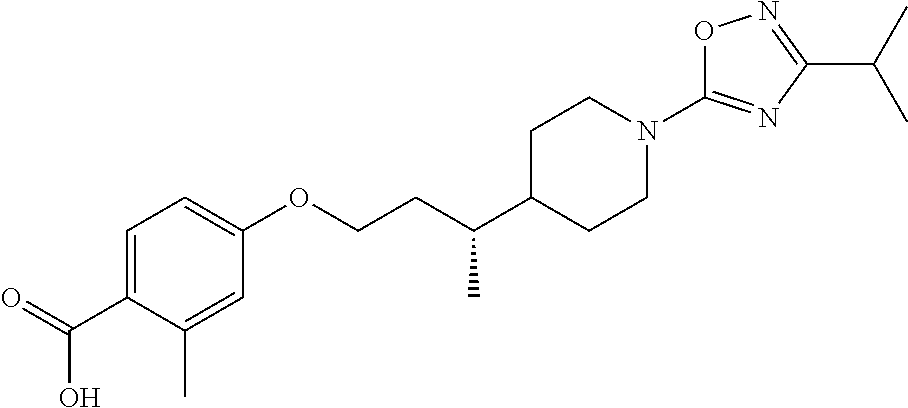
C1=C(C(=O)O)C(C)=CC(OCCC(C2CCN(C3=NC(C(C)C)=NO3)CC2)C)=C1
